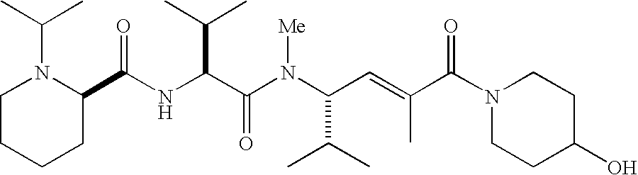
N(C(C(N(C(C(C)C)C=C(C)C(N1CCC(O)CC1)=O)[Me])=O)C(C)C)C(C1N(C(C)C)CCCC1)=O
